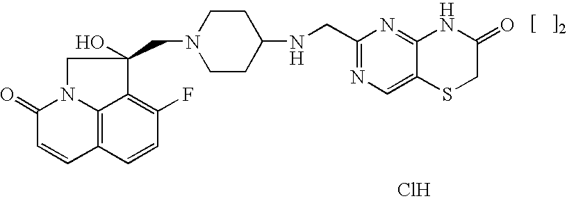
C12=C3C=CC(F)=C1C(CN1CCC(NCC4=NC=C5C(=N4)NC(=O)CS5)CC1)(O)CN2C(=O)C=C3.Cl
